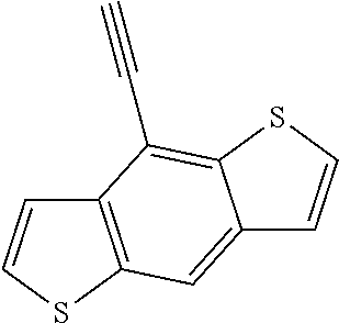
C12=C(SC=C1)C=C1C(=C2C#C)SC=C1
